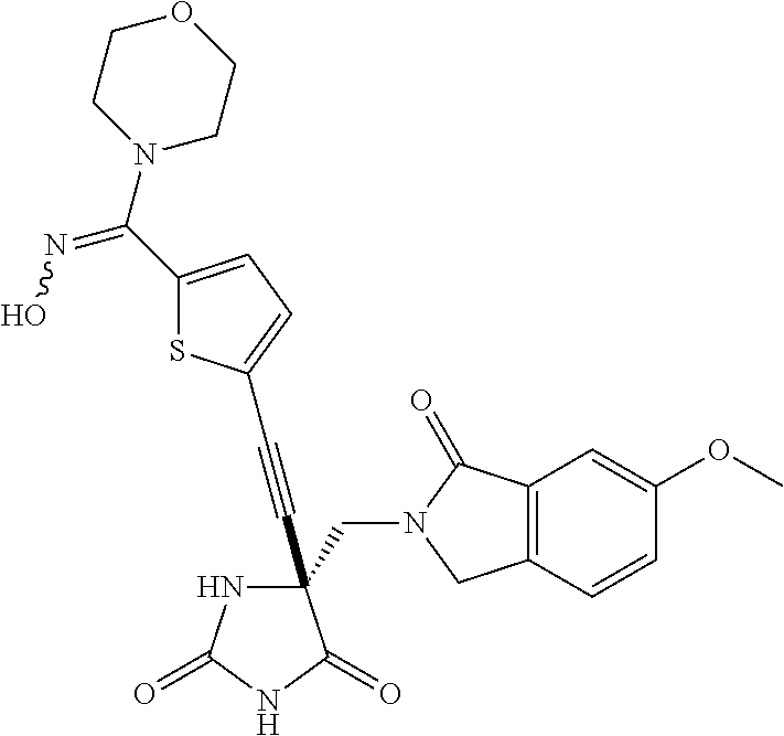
C(#CC1(CN2C(=O)C3=C(C2)C=CC(OC)=C3)NC(=O)NC1=O)C1=CC=C(C(N2CCOCC2)=NO)S1
